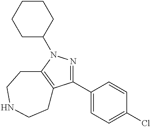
C1(C2=CC=C(Cl)C=C2)=NN(C2CCCCC2)C2=C1CCNCC2
